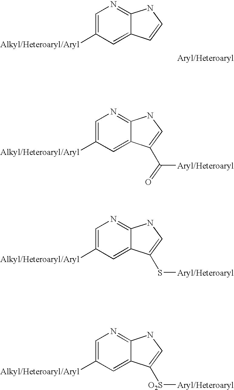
C1=C([Alkyl/Heteroaryl/Aryl])C=C2C(=N1)NC=C2.[Aryl/Heteroaryl].C1=C([Alkyl/Heteroaryl/Aryl])C=C2C(=N1)NC=C2C([Aryl/Heteroaryl])=O.C1=C([Alkyl/Heteroaryl/Aryl])C=C2C(=N1)NC=C2S[Aryl/Heteroaryl].C1=C([Alkyl/Heteroaryl/Aryl])C=C2C(=N1)NC=C2[O2S][Aryl/Heteroaryl]
